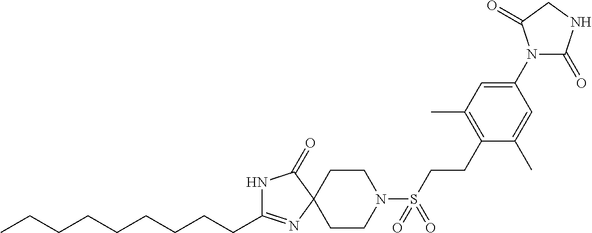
N1C(CCCCCCCCC)=NC2(C1=O)CCN(S(CCC1=C(C)C=C(N3C(=O)NCC3=O)C=C1C)(=O)=O)CC2
